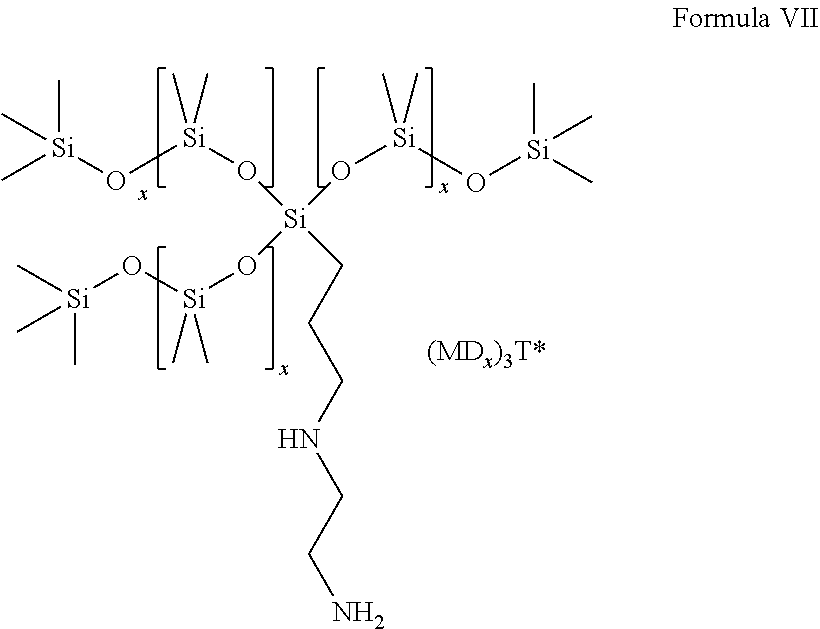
[Si](O[Si](O[Si](O[Si](O[Si](C)(C)C)(C)C)(O[Si](O[Si](C)(C)C)(C)C)CCCNCCN)(C)C)(C)(C)C
